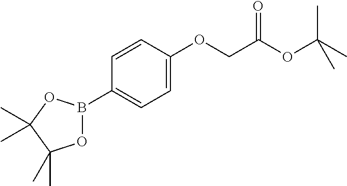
C1=C(OCC(OC(C)(C)C)=O)C=CC(B2OC(C)(C)C(C)(C)O2)=C1
